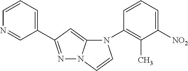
N1=C(C2=CC=CN=C2)C=C2N1C=CN2C1=C(C)C([NO2])=CC=C1
